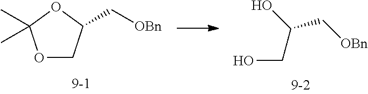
O1CC(C[OBn])OC1(C)C.OCC(O)C[OBn]
